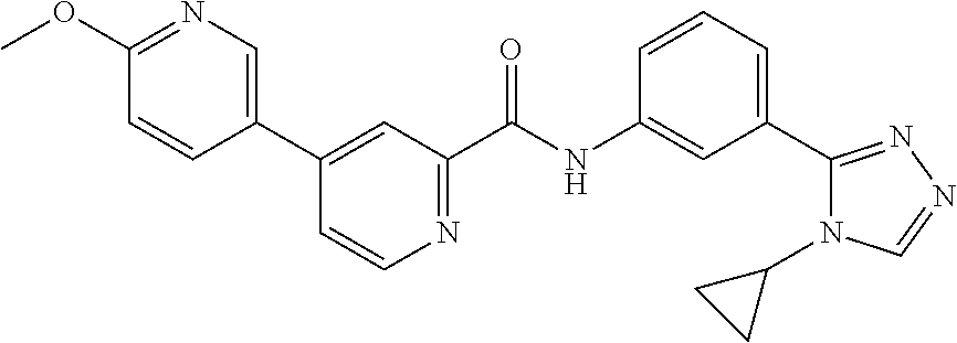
C1(C2=CN=C(OC)C=C2)=CC(C(NC2=CC(C3=NN=CN3C3CC3)=CC=C2)=O)=NC=C1
